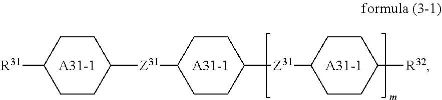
C1CC([Z31]C2CCC([Z31]C3CCC([R32])CC3)CC2)CCC1[R31].[A31-1].[A31-1].[A31-1]
